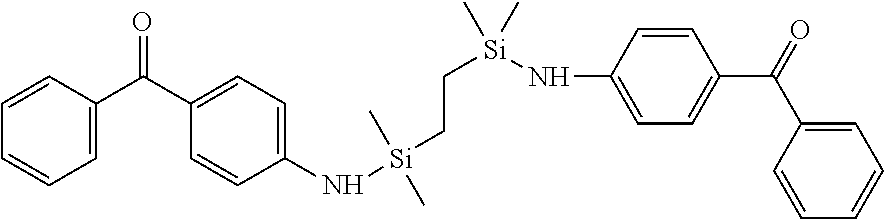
C1=C(C(C2=CC=C(N[Si](CC[Si](NC3=CC=C(C(C4=CC=CC=C4)=O)C=C3)(C)C)(C)C)C=C2)=O)C=CC=C1
